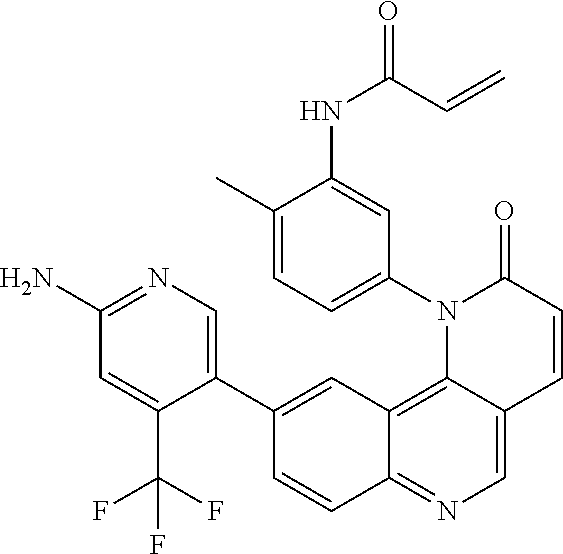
C12=C3C(=CN=C1C=CC(C1=CN=C(N)C=C1C(F)(F)F)=C2)C=CC(=O)N3C1=CC=C(C)C(NC(C=C)=O)=C1
